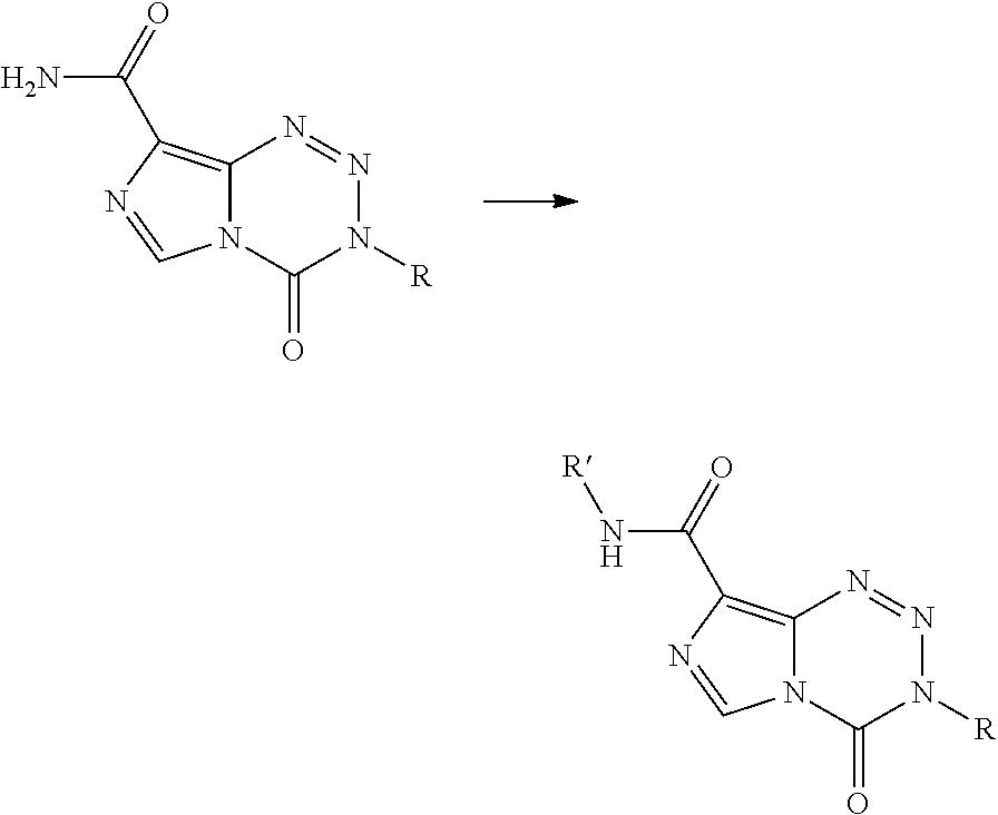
C12=C(C(=O)N)N=CN1C(=O)N([R])N=N2.C12=C(C(N[R])=O)N=CN1C(=O)N([R])N=N2
